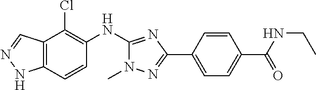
C12=C(C=CC(NC3=NC(C4=CC=C(C(=O)NCC)C=C4)=NN3C)=C1Cl)NN=C2
